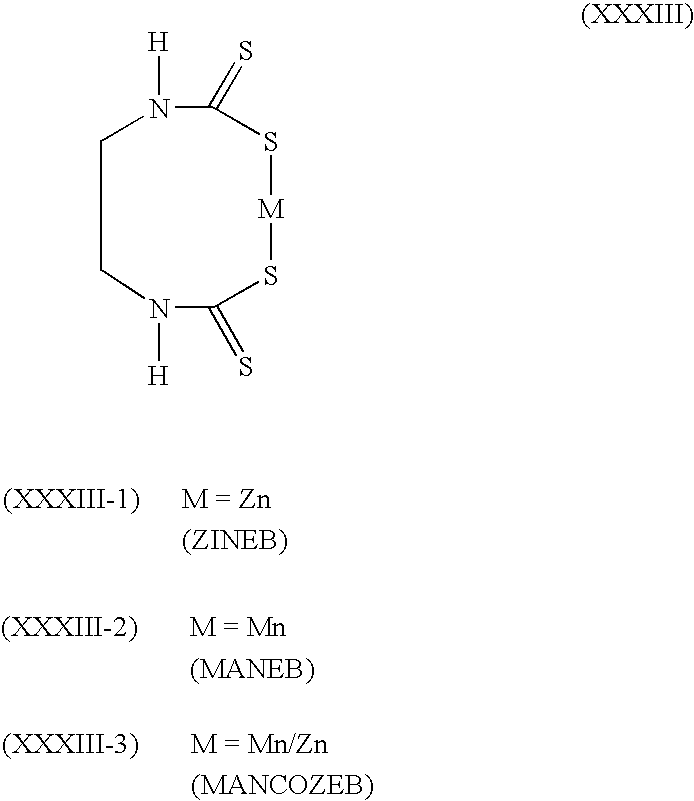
C1CN([H])C(=S)S[M]SC(=S)N1[H]
